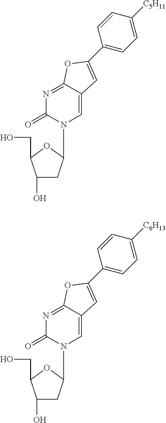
C1(O)CC(N2C=C3C(=NC2=O)OC(C2=CC=C([C5H11])C=C2)=C3)OC1CO.C1(O)CC(N2C=C3C(=NC2=O)OC(C2=CC=C([C6H13])C=C2)=C3)OC1CO
